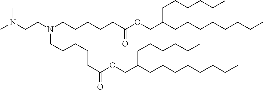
CN(CCN(CCCCCC(OCC(CCCCCCCC)CCCCCC)=O)CCCCCC(=O)OCC(CCCCCCCC)CCCCCC)C
